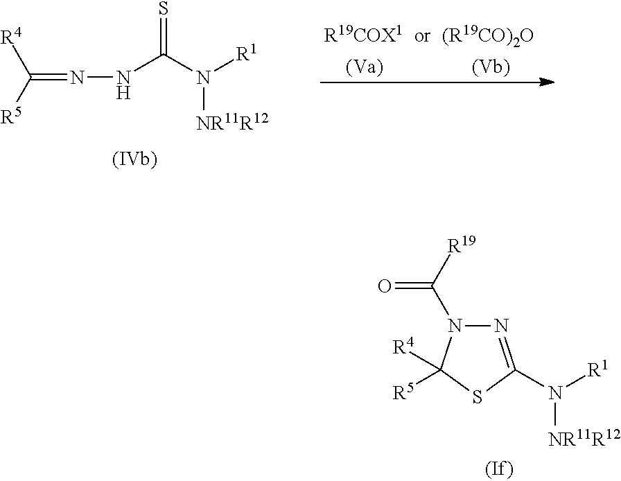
C(=NNC(N([R1])[NR11R12])=S)([R5])[R4].[R19COX1].[(R19CO)2O].N1=C(N([R1])[NR11R12])SC([R5])([R4])N1C([R19])=O
